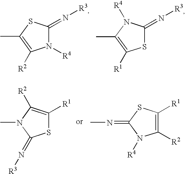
N1([R4])C(=N[R3])SC(C)=C1[R2].S1C(=N[R3])N([R4])C(C)=C1[R1].S1C([R1])=C([R2])N(C)C1=N[R3].C1([R2])=C([R1])SC(=NC)N1[R4]
